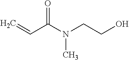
C=CC(N(CCO)C)=O
